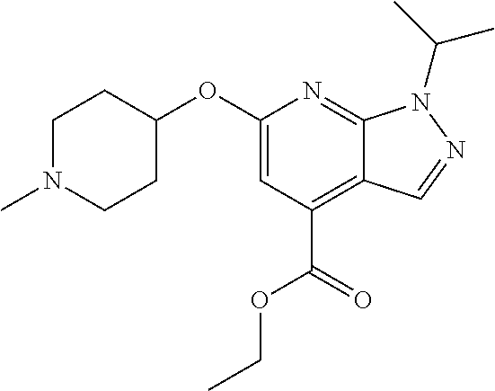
C1(OC2CCN(C)CC2)=CC(C(OCC)=O)=C2C(=N1)N(C(C)C)N=C2
